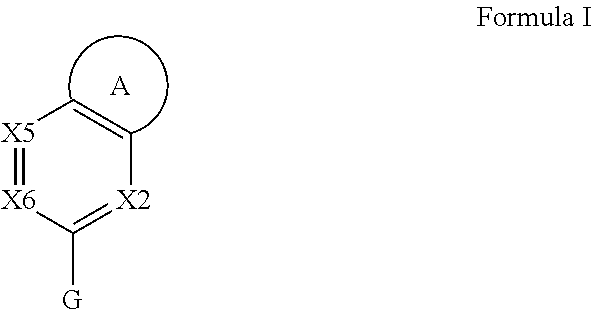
[A].[X6]1=[X5]C=C[X2]=C1[G]
